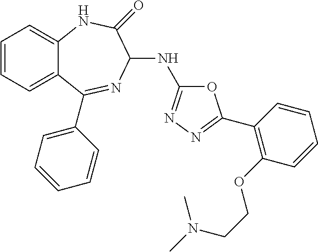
C1=CC=C2C(=C1)NC(=O)C(NC1=NN=C(C3=C(OCCN(C)C)C=CC=C3)O1)N=C2C1=CC=CC=C1
